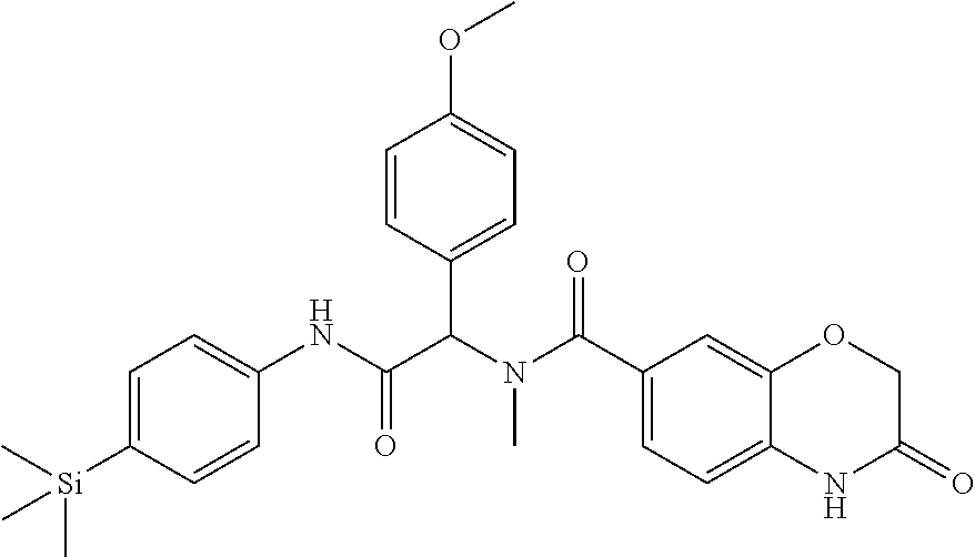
C1=C([Si](C)(C)C)C=CC(NC(C(N(C(C2=CC=C3C(=C2)OCC(=O)N3)=O)C)C2=CC=C(OC)C=C2)=O)=C1
